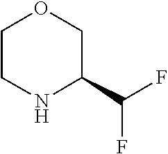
N1C(C(F)F)COCC1
